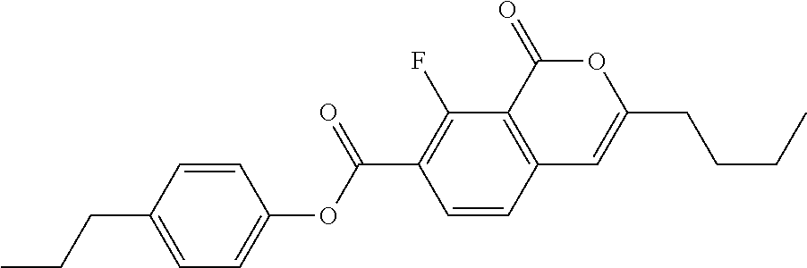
C1=CC2=C(C(F)=C1C(OC1=CC=C(CCC)C=C1)=O)C(=O)OC(CCCC)=C2
